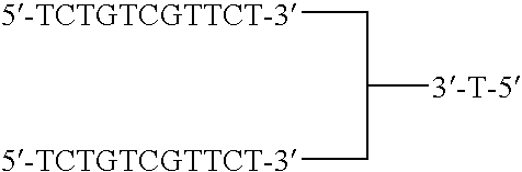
[5-TCTGTCGTTCT-3]CC([3-T-5])C[5-TCTGTCGTTCT-3]
